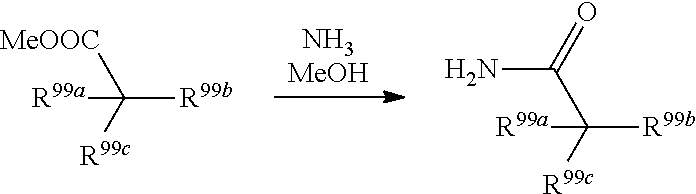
C([MeOOC])([R99c])([R99b])[R99a].[NH3MeOH].C(C(=O)N)([R99c])([R99b])[R99a]
